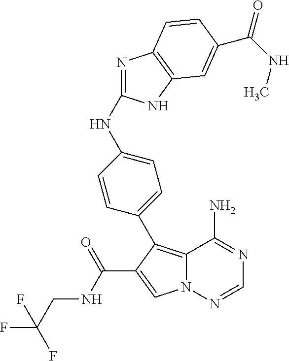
N(C1=NC2=C(N1)C=C(C(NC)=O)C=C2)C1=CC=C(C2=C3N(N=CN=C3N)C=C2C(NCC(F)(F)F)=O)C=C1
